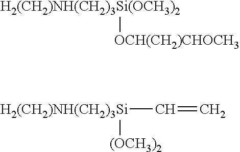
[H2(CH2)NH(CH2)3Si(OCH3)2][OCH(CH2)CHOCH3].[H2(CH2)NH(CH2)3Si]([(OCH3)2])C=C
